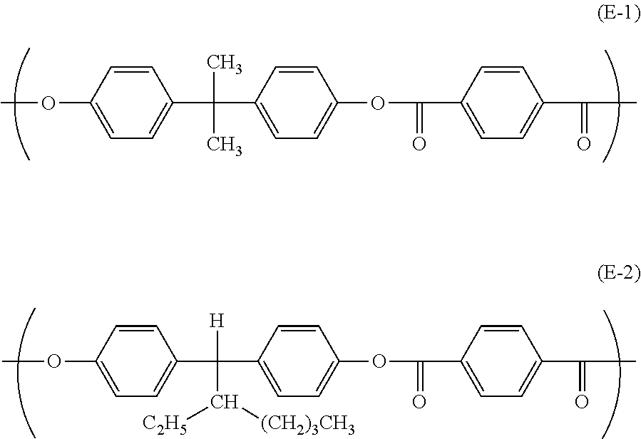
C1(OC)=CC=C(C(C2=CC=C(OC(C3=CC=C(C(C)=O)C=C3)=O)C=C2)(C)C)C=C1.C1(OC)=CC=C(C(C2=CC=C(OC(C3=CC=C(C(C)=O)C=C3)=O)C=C2)([H])C([C2H5])[(CH2)3CH3])C=C1
